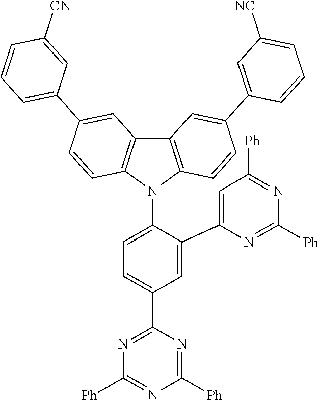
C1=C(C2=CC([Ph])=NC([Ph])=N2)C(N2C3=C(C4=C2C=CC(C2=CC=CC([CN])=C2)=C4)C=C(C2=CC([NC])=CC=C2)C=C3)=CC=C1C1=NC([Ph])=NC([Ph])=N1
